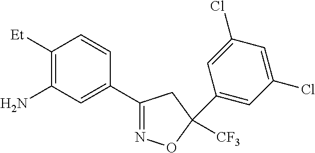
C1(N)=C([Et])C=CC(C2=NOC([CF3])(C3=CC(Cl)=CC(Cl)=C3)C2)=C1
